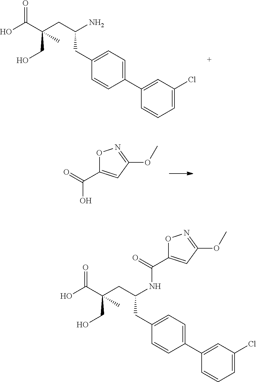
C1=CC=C(Cl)C=C1C1=CC=C(CC(CC(C(O)=O)(CO)C)N)C=C1.OC(=O)C1=CC(OC)=NO1.C1=CC=C(Cl)C=C1C1=CC=C(CC(CC(C(O)=O)(CO)C)NC(=O)C2=CC(OC)=NO2)C=C1
